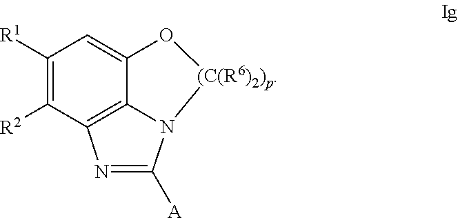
C1([R1])=C([R2])C2=C3C(=C1)O[(C(R6)2)p]N3C([A])=N2
